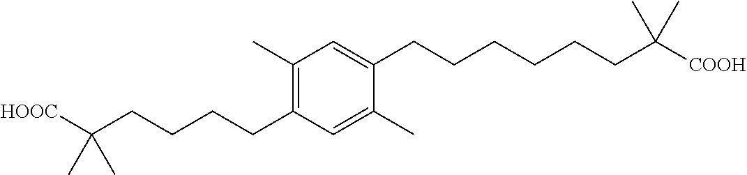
C1(C)=C(CCCCC([HOOC])(C)C)C=C(C)C(CCCCCCC([COOH])(C)C)=C1
